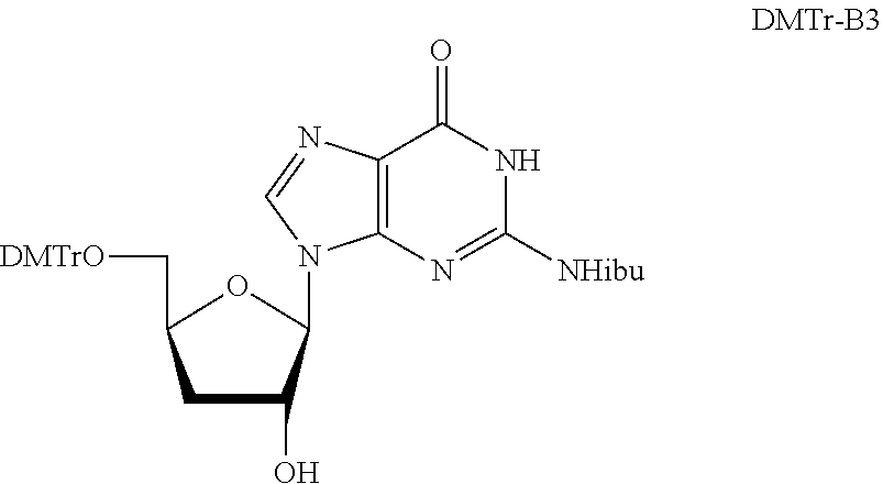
C1C(O)C(N2C3=C(C(=O)NC([NHibu])=N3)N=C2)OC1C[DMTrO]
